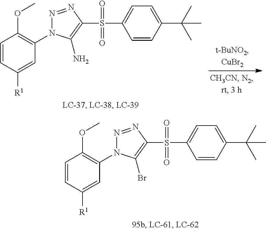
C1=CC([R1])=CC(N2N=NC(S(C3=CC=C(C(C)(C)C)C=C3)(=O)=O)=C2N)=C1OC.C1=CC([R1])=CC(N2N=NC(S(C3=CC=C(C(C)(C)C)C=C3)(=O)=O)=C2Br)=C1OC
